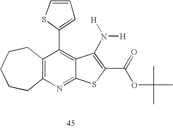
N1=C2C(=C(C3=CC=CS3)C3=C1CCCCC3)C(N([H])[H])=C(C(OC(C)(C)C)=O)S2
